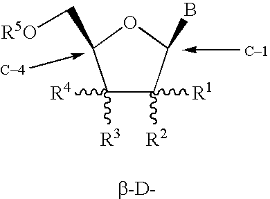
C1([R3])([R4])C([R2])([R1])C(B)OC1C[R5O].[C1].[C4]
